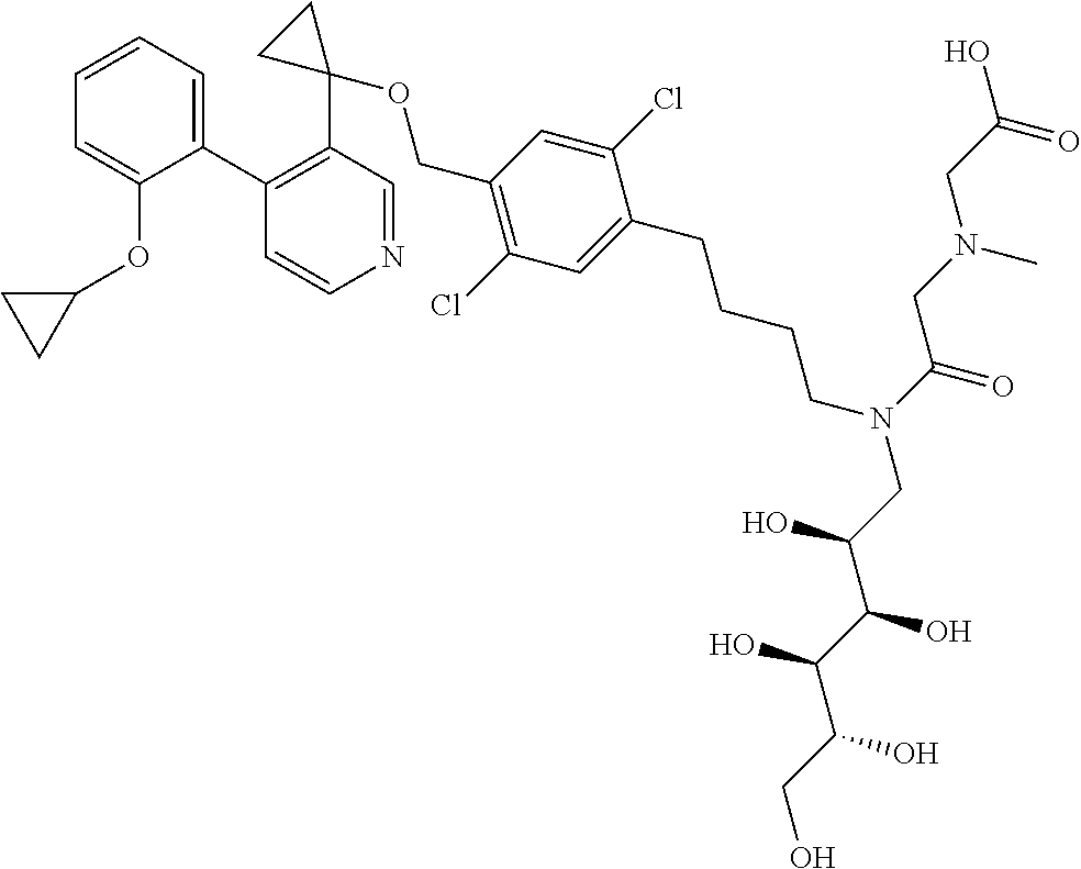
C1(C2=CC=CC=C2OC2CC2)=C(C2(OCC3=C(Cl)C=C(CCCCN(CC(C(C(C(CO)O)O)O)O)C(=O)CN(CC(O)=O)C)C(Cl)=C3)CC2)C=NC=C1
